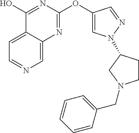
C1=C2C(=CC=N1)C(O)=NC(OC1=CN(C3CCN(CC4=CC=CC=C4)C3)N=C1)=N2
